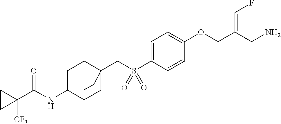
C1=C(S(CC23CCC(NC(C4([CF3])CC4)=O)(CC2)CC3)(=O)=O)C=CC(OCC(CN)=CF)=C1
